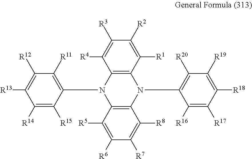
C12=C(C([R1])=C([R2])C([R3])=C1[R4])N(C1=C([R20])C([R19])=C([R18])C([R17])=C1[R16])C1=C(N2C2=C([R11])C([R12])=C([R13])C([R14])=C2[R15])C([R5])=C([R6])C([R7])=C1[R8]
